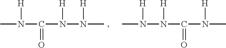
N(C(=O)N([H])N(C)[H])(C)[H].N(C(=O)N([H])N(C)[H])(C)[H]
